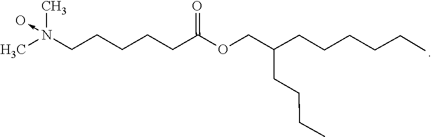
N(C)(CCCCCC(OCC(CCCC)CCCCCC)=O)(->O)C
